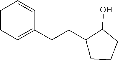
C1=CC=C(CCC2CCCC2O)C=C1
